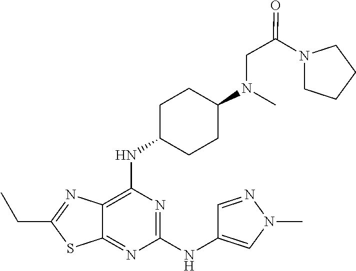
C1(NC2=CN(C)N=C2)=NC(NC2CCC(N(C)CC(=O)N3CCCC3)CC2)=C2C(=N1)SC(CC)=N2
